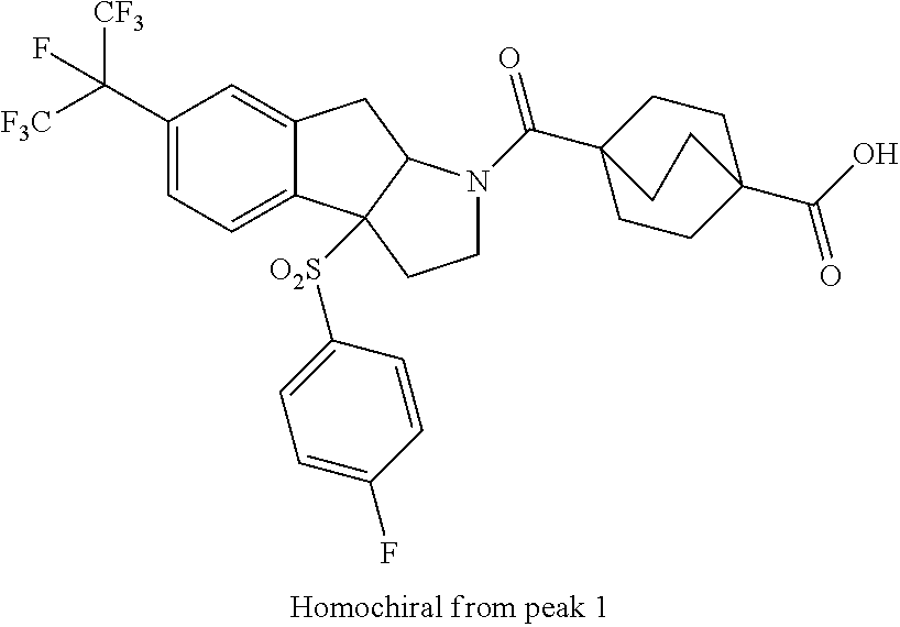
C1(C([CF3])([F3C])F)=CC=C2C(=C1)CC1C2([O2S]C2=CC=C(F)C=C2)CCN1C(C12CCC(C(O)=O)(CC1)CC2)=O
